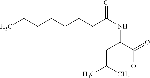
CCCCCCCC(NC(CC(C)C)C(=O)O)=O
